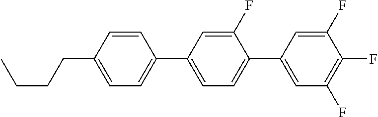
C1=CC(CCCC)=CC=C1C1=CC=C(C2=CC(F)=C(F)C(F)=C2)C(F)=C1
